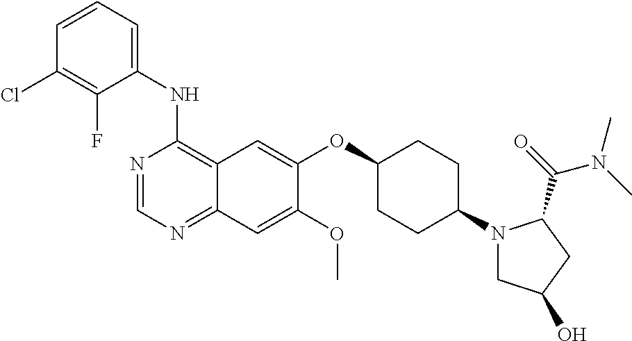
C1(NC2=C3C(=NC=N2)C=C(OC)C(OC2CCC(N4CC(O)CC4C(=O)N(C)C)CC2)=C3)=CC=CC(Cl)=C1F
